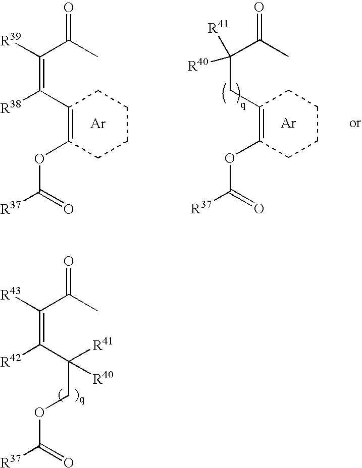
C1(C(=C([R39])C(C)=O)[R38])=C(OC(=O)[R37])CCCC1.[Ar].C1(CC(C(C)=O)([R41])[R40])=C(OC(=O)[R37])CCCC1.[Ar].C(COC(=O)[R37])(C(=C([R43])C(C)=O)[R42])([R41])[R40]
